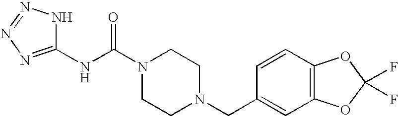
C1(NC(N2CCN(CC3=CC4=C(C=C3)OC(F)(F)O4)CC2)=O)=NN=NN1
